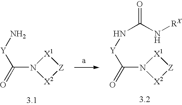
C(N1[X1][Z][X2]1)(=O)[Y]N.C(N1[X1][Z][X2]1)(=O)[Y]NC(N[RX])=O
